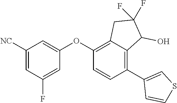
C1([NC])=CC(F)=CC(OC2=C3C(=C(C4=CSC=C4)C=C2)C(O)C(F)(F)C3)=C1
